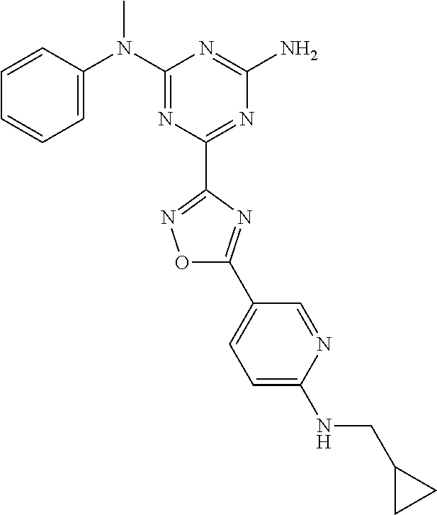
C1=CC(N(C2=NC(C3=NOC(C4=CC=C(NCC5CC5)N=C4)=N3)=NC(N)=N2)C)=CC=C1
